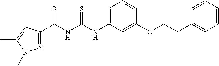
N1=C(C(NC(NC2=CC=CC(OCCC3=CC=CC=C3)=C2)=S)=O)C=C(C)N1C
